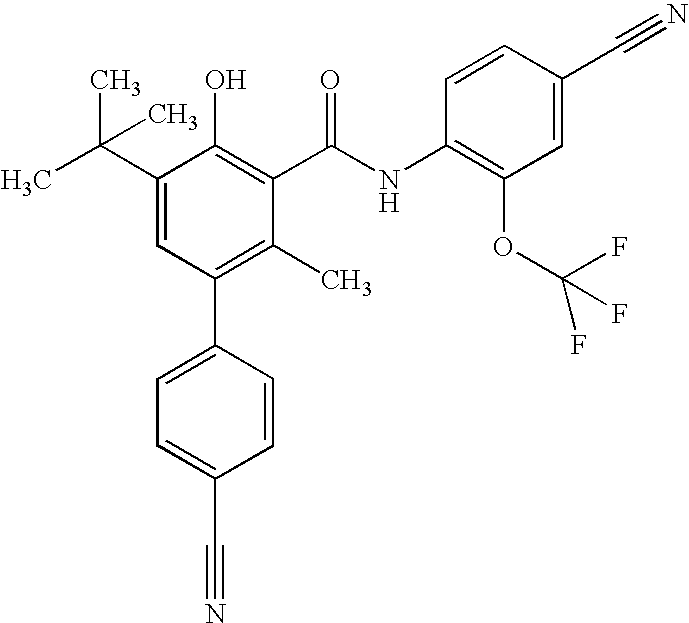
C1(C(C)(C)C)=CC(C2=CC=C(C#N)C=C2)=C(C)C(C(NC2=C(OC(F)(F)F)C=C(C#N)C=C2)=O)=C1O
